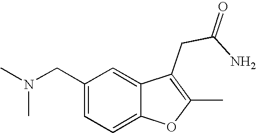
C1(CN(C)C)=CC=C2C(=C1)C(CC(N)=O)=C(C)O2
